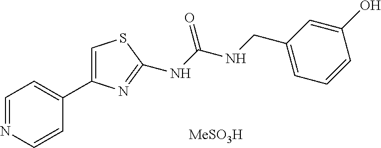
C1=NC=CC(C2=CSC(NC(=O)NCC3=CC=CC(O)=C3)=N2)=C1.[MeSO3H]
